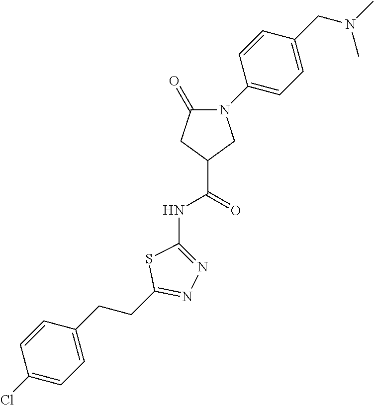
C1=C(CCC2=NN=C(NC(=O)C3CN(C4=CC=C(CN(C)C)C=C4)C(=O)C3)S2)C=CC(Cl)=C1
